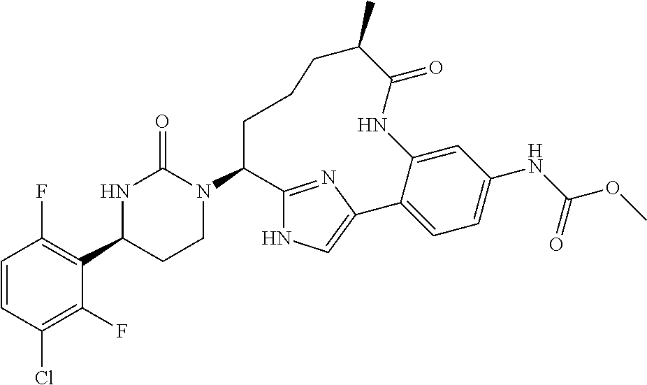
C1=CC(Cl)=C(F)C(C2CCN(C3C4=NC(=CN4)C4=CC=C(NC(OC)=O)C=C4NC(=O)C(C)CCC3)C(=O)N2)=C1F
